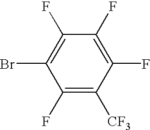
C1(F)=C([CF3])C(F)=C(F)C(F)=C1Br
